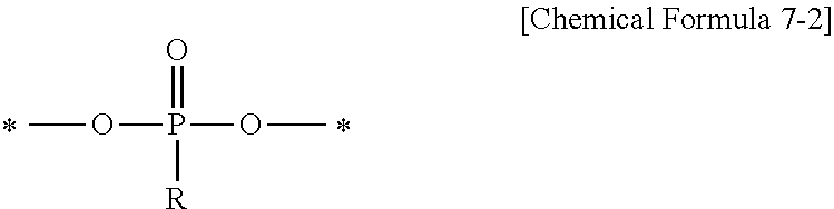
O=P([R])(OC)OC
